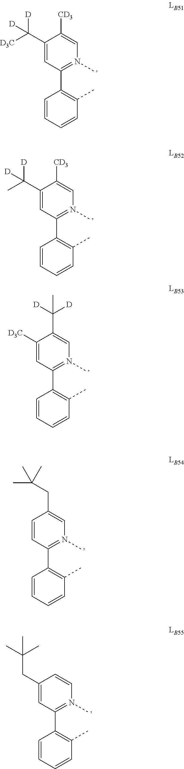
C1(C([D3C])([D])[D])=CC(C2=C(C)C=CC=C2)=N(C)C=C1[CD3].C1(C(C)([D])[D])=CC(C2=C(C)C=CC=C2)=N(C)C=C1[CD3].C1([D3C])=CC(C2=C(C)C=CC=C2)=N(C)C=C1C([D])([D])C.C1=CC(C2=C(C)C=CC=C2)=N(C)C=C1CC(C)(C)C.C1(CC(C)(C)C)=CC(C2=C(C)C=CC=C2)=N(C)C=C1
